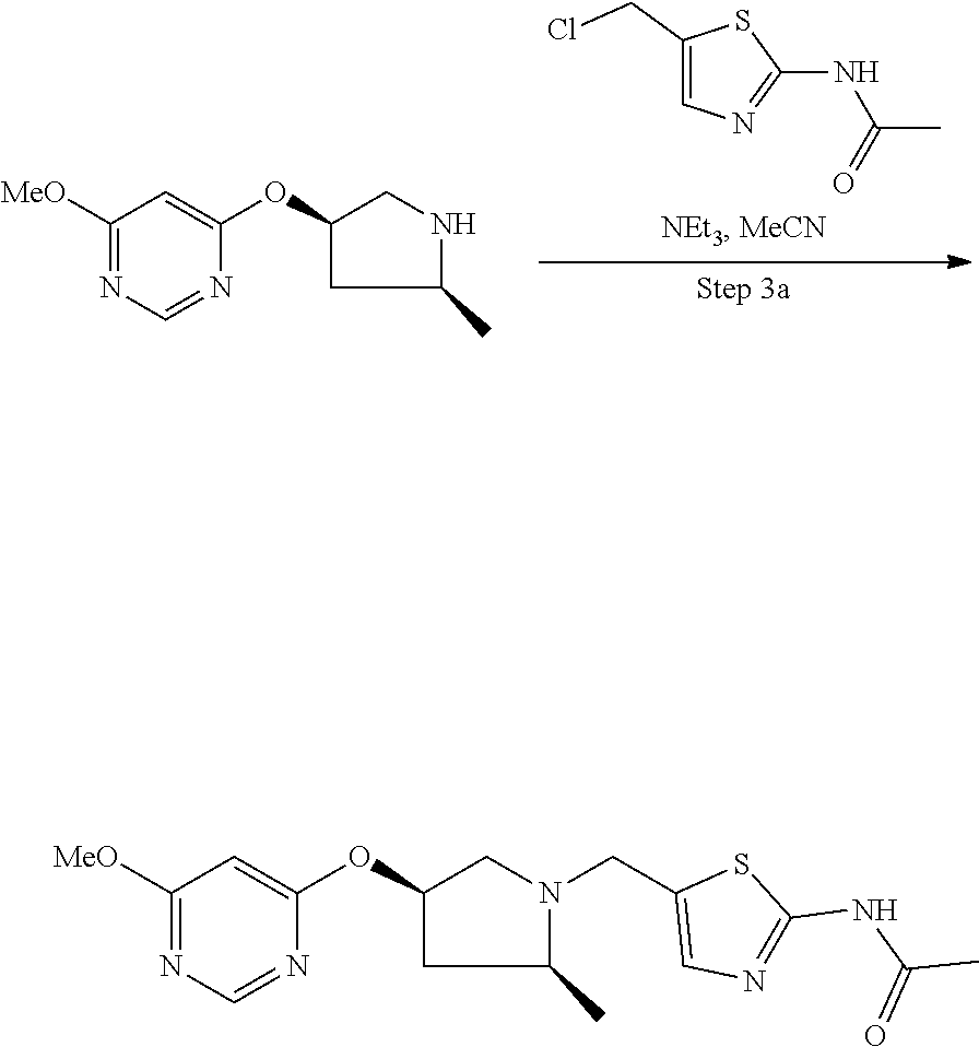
C1(CCl)=CN=C(NC(=O)C)S1.O(C1=CC([MeO])=NC=N1)C1CC(C)NC1.C1([MeO])=NC=NC(OC2CC(C)N(CC3=CN=C(NC(=O)C)S3)C2)=C1
